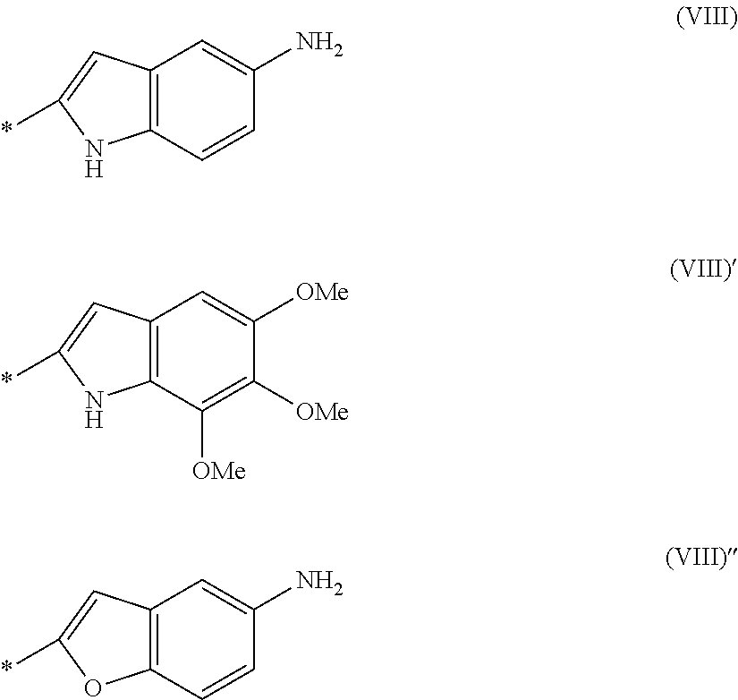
C12=C(C=CC(N)=C1)NC(*)=C2.C12=C(C([OMe])=C([OMe])C([OMe])=C1)NC(*)=C2.C12=C(C=CC(N)=C1)OC(*)=C2
